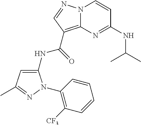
N12C(=C(C(=O)NC3=CC(C)=NN3C3=C([CF3])C=CC=C3)C=N1)N=C(NC(C)C)C=C2
